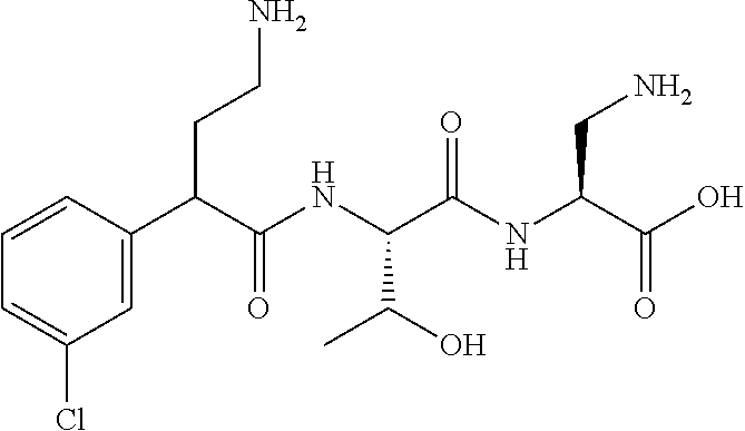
C1(C(C(NC(C(NC(C(O)=O)CN)=O)C(O)C)=O)CCN)=CC(Cl)=CC=C1
